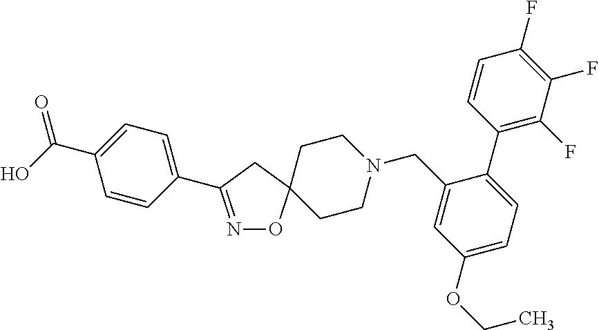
N1=C(C2=CC=C(C(O)=O)C=C2)CC2(O1)CCN(CC1=CC(OCC)=CC=C1C1=C(F)C(F)=C(F)C=C1)CC2
